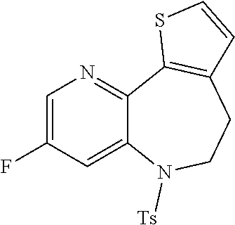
C1=C(F)C=C2C(=N1)C1=C(CCN2[Ts])C=CS1
